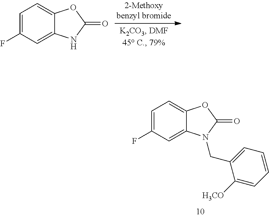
C1=C(F)C=C2C(=C1)OC(=O)N2CC1=CC=CC=C1[H3CO].C1=C(F)C=C2C(=C1)OC(=O)N2
